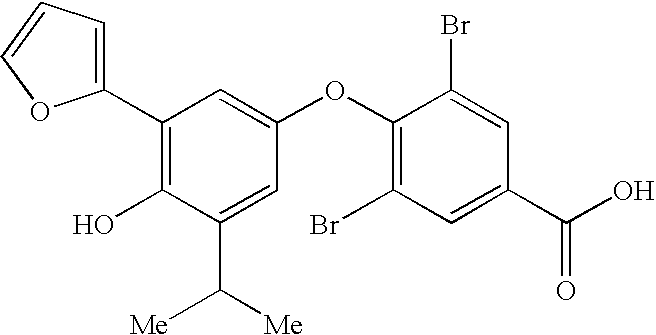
C1(C2=CC=CO2)=C(O)C(C([Me])[Me])=CC(OC2=C(Br)C=C(C(O)=O)C=C2Br)=C1
